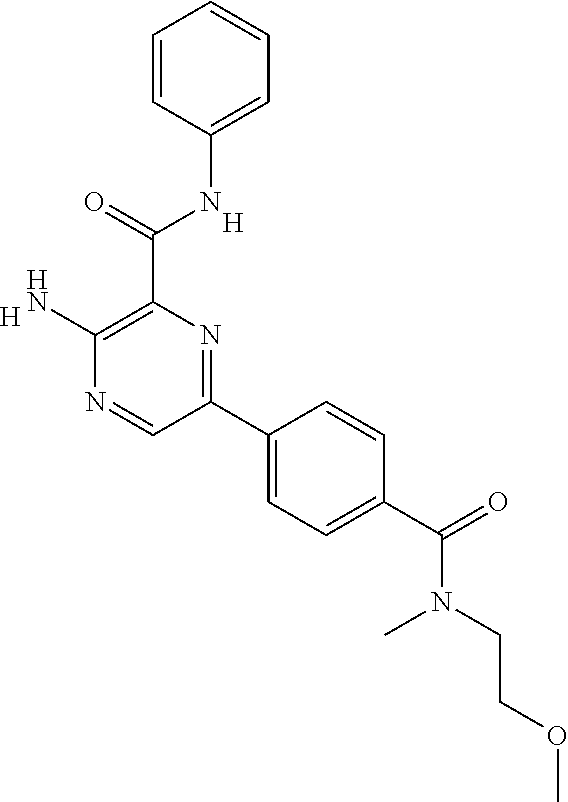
C1=CC(NC(C2=C(N)N=CC(C3=CC=C(C(=O)N(C)CCOC)C=C3)=N2)=O)=CC=C1.[H].[H]
